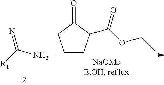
C1CC(C(=O)OCC)C(=O)C1.[R1]C(=N)N
